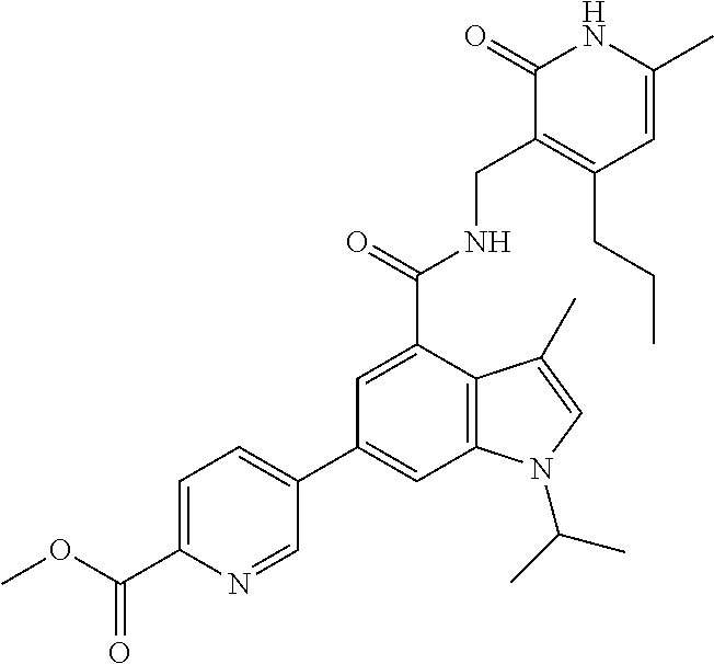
C1(C2=CC3=C(C(C(NCC4=C(CCC)C=C(C)NC4=O)=O)=C2)C(C)=CN3C(C)C)=CC=C(C(OC)=O)N=C1
